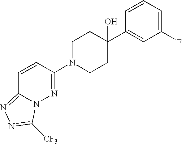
C1N(C2=NN3C(=NN=C3[CF3])C=C2)CCC(C2=CC(F)=CC=C2)(O)C1
